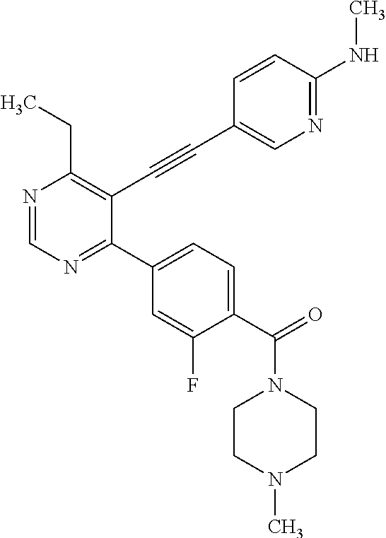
N1=CN=C(C2=CC=C(C(N3CCN(C)CC3)=O)C(F)=C2)C(C#CC2=CN=C(NC)C=C2)=C1CC
